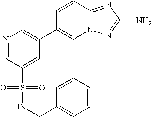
C1=CC=CC=C1CNS(C1=CC(C2=CN3C(=NC(N)=N3)C=C2)=CN=C1)(=O)=O
